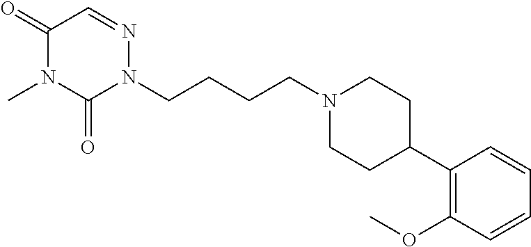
N1(CCCCN2N=CC(=O)N(C)C2=O)CCC(C2=C(OC)C=CC=C2)CC1
